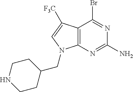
C12=C(N=C(N)N=C1Br)N(CC1CCNCC1)C=C2[F3C]
